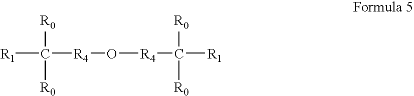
C([R1])([R0])([R4]O[R4]C([R0])([R0])[R1])[R0]
